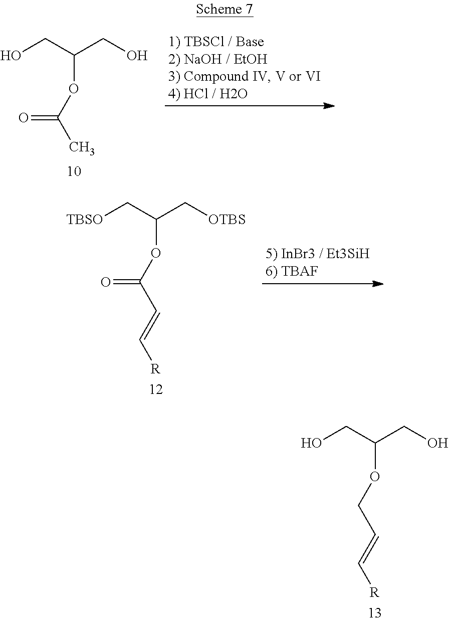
OCC(CO)OCC=C[R].OCC(CO)OC(C)=O.[TBSO]CC(C[OTBS])OC(C=C[R])=O
